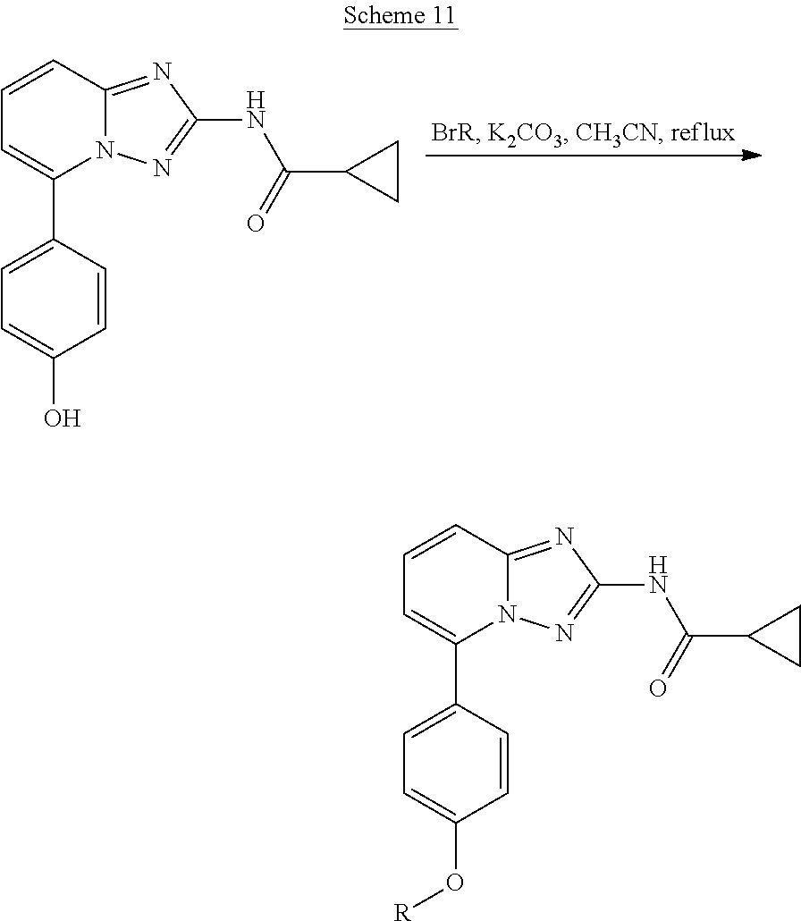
C1=CC2=NC(NC(=O)C3CC3)=NN2C(C2=CC=C(O)C=C2)=C1.C1=CC2=NC(NC(=O)C3CC3)=NN2C(C2=CC=C(O[R])C=C2)=C1
